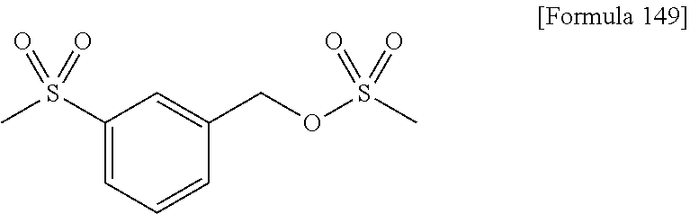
C1(S(C)(=O)=O)=CC=CC(COS(C)(=O)=O)=C1
